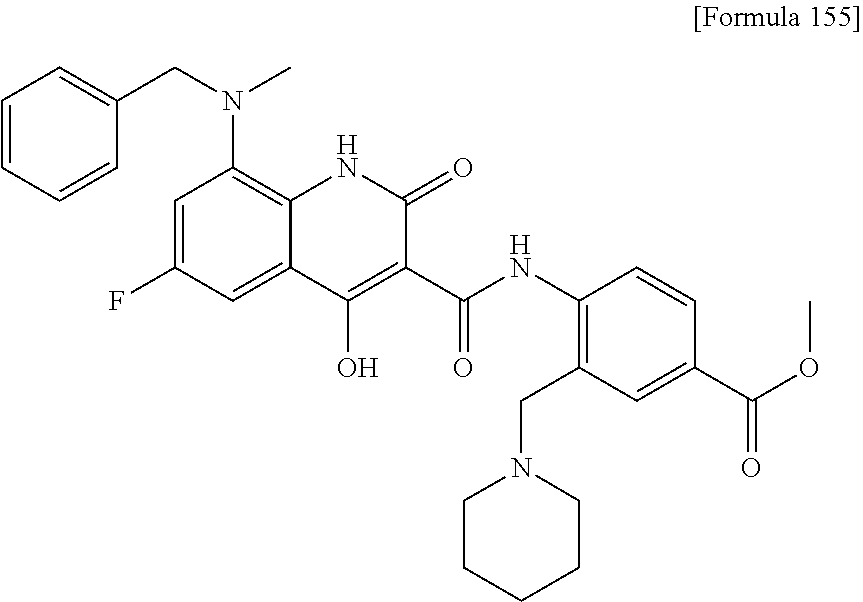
N(C1=C2C(=CC(F)=C1)C(O)=C(C(NC1=C(CN3CCCCC3)C=C(C(OC)=O)C=C1)=O)C(=O)N2)(CC1=CC=CC=C1)C
